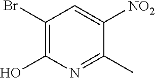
C1(Br)=C(O)N=C(C)C([NO2])=C1
